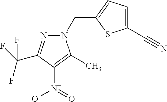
N1(CC2=CC=C(C#N)S2)N=C(C(F)(F)F)C([N+](=O)[O-])=C1C
